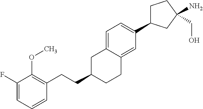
C1(F)=CC=CC(CCC2CCC3=CC(C4CCC(CO)(N)C4)=CC=C3C2)=C1OC
